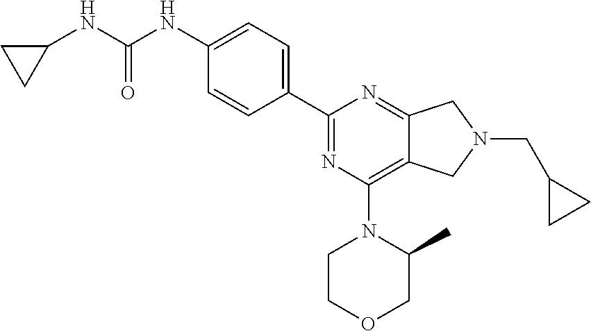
C1(C2=NC(N3CCOCC3C)=C3C(=N2)CN(CC2CC2)C3)=CC=C(NC(NC2CC2)=O)C=C1
